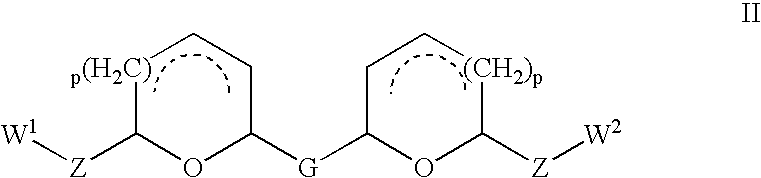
[W1][Z]C1OC([G]C2OC([Z][W2])[(CH2)p]CC2)CC[p(H2C)]1
